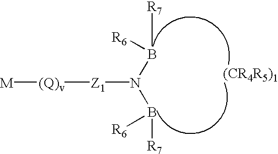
[Z1](N(B([R6])[R7])B([R7])[R6])[(Q)v][M].[(CR4R5)1]
